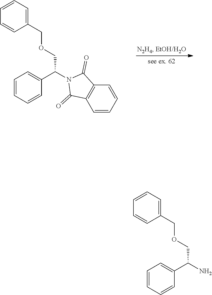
C1=CC=CC(C(COCC2=CC=CC=C2)N2C(=O)C3=C(C=CC=C3)C2=O)=C1.C1=CC=CC(C(COCC2=CC=CC=C2)N)=C1
